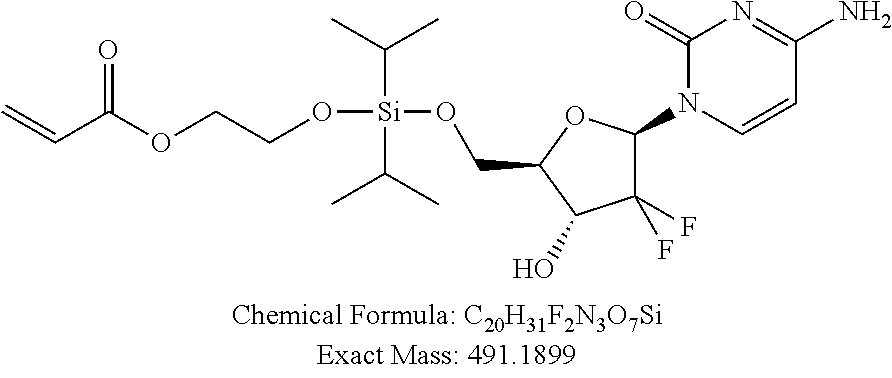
O=C(C=C)OCCO[Si](OCC1C(O)C(F)(F)C(N2C=CC(N)=NC2=O)O1)(C(C)C)C(C)C
